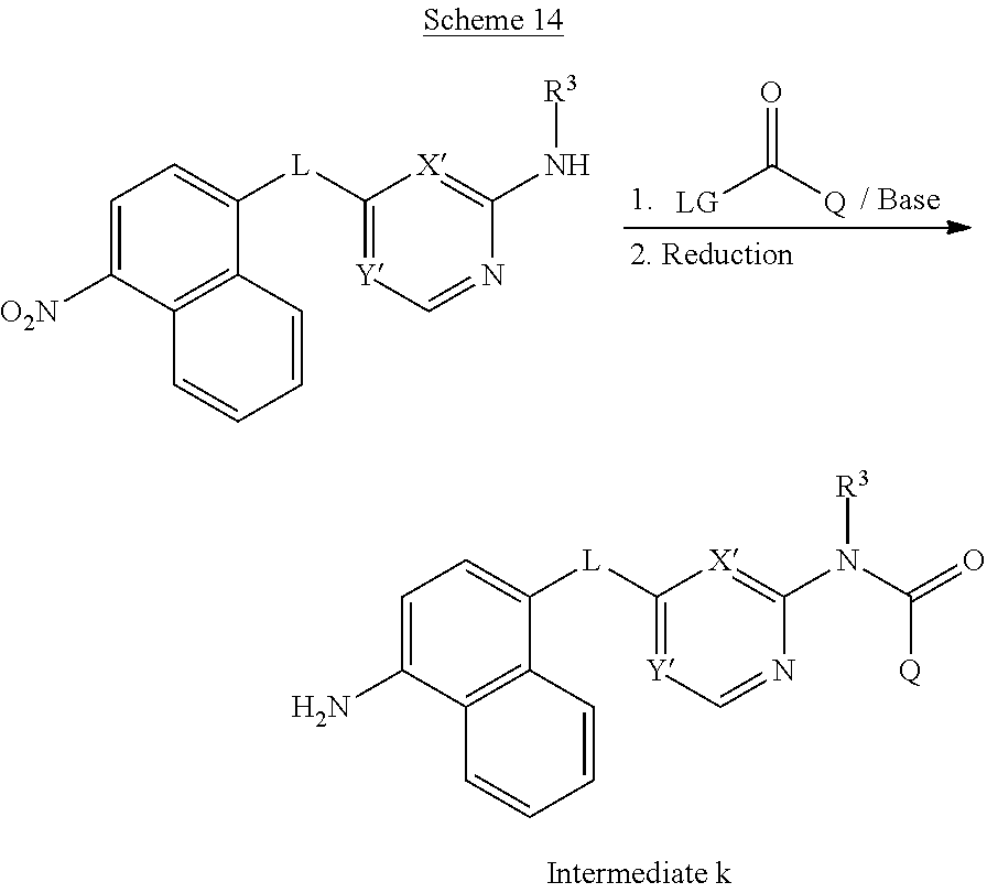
[LG]C([Q])=O.C1=C([O2N])C2=C(C([L]C3=[Y]C=NC(N[R3])=[X]3)=C1)C=CC=C2.C1=C(N)C2=C(C([L]C3=[Y]C=NC(N([R3])C(=O)[Q])=[X]3)=C1)C=CC=C2
